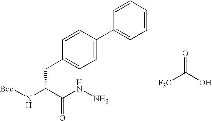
C(C(N[Boc])C(NN)=O)C1=CC=C(C2=CC=CC=C2)C=C1.O=C(O)[F3C]
